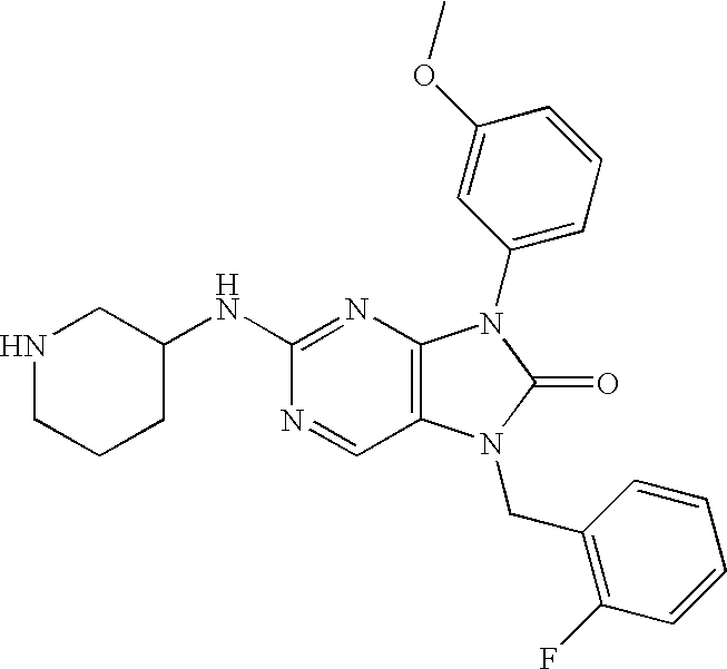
N1=CC2=C(N=C1NC1CNCCC1)N(C1=CC=CC(OC)=C1)C(=O)N2CC1=C(F)C=CC=C1
